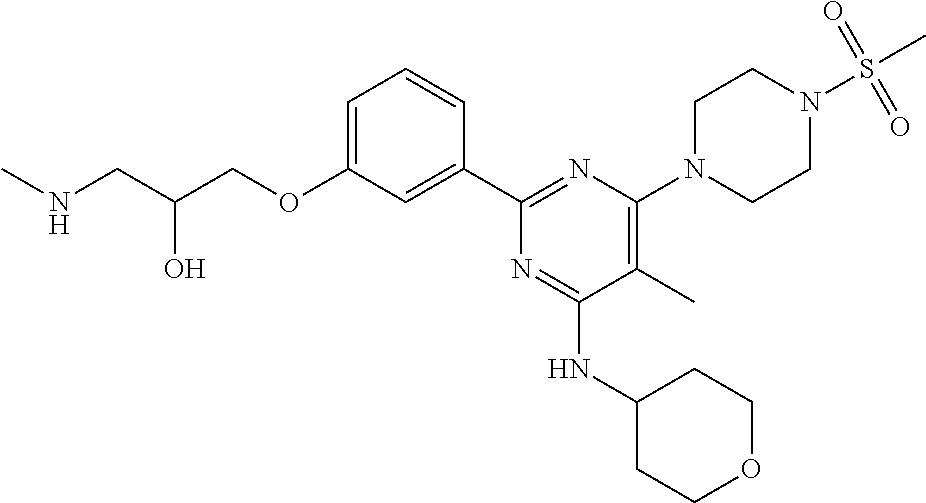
C1=C(OCC(CNC)O)C=C(C2=NC(N3CCN(S(C)(=O)=O)CC3)=C(C)C(NC3CCOCC3)=N2)C=C1
